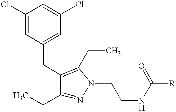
C1(CC)=NN(CCNC([R])=O)C(CC)=C1CC1=CC(Cl)=CC(Cl)=C1
